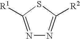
N1=C([R1])SC([R2])=N1
